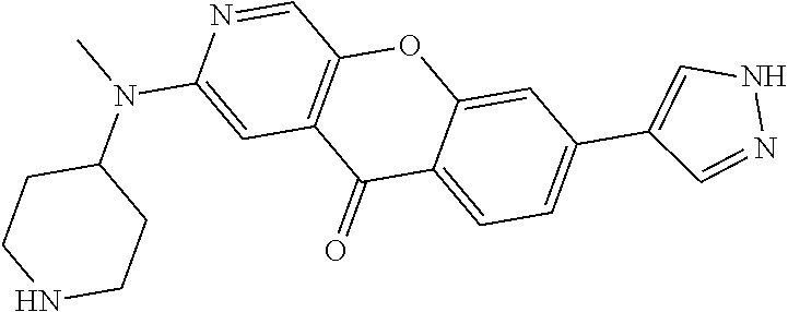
N(C)(C1=CC2=C(C=N1)OC1=CC(C3=CNN=C3)=CC=C1C2=O)C1CCNCC1
